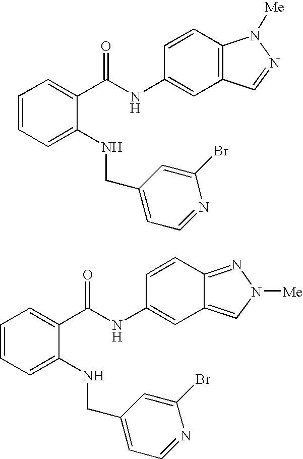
C1=C(NCC2=CC=NC(Br)=C2)C(C(NC2=CC3=C(C=C2)N([Me])N=C3)=O)=CC=C1.C1=C(NCC2=CC=NC(Br)=C2)C(C(NC2=CC3=CN([Me])N=C3C=C2)=O)=CC=C1
